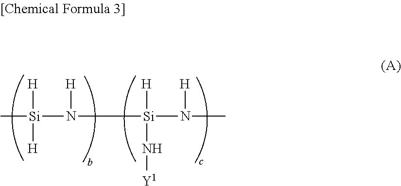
C[Si](N([Si](N([H])C)([H])N[Y1])[H])([H])[H]
